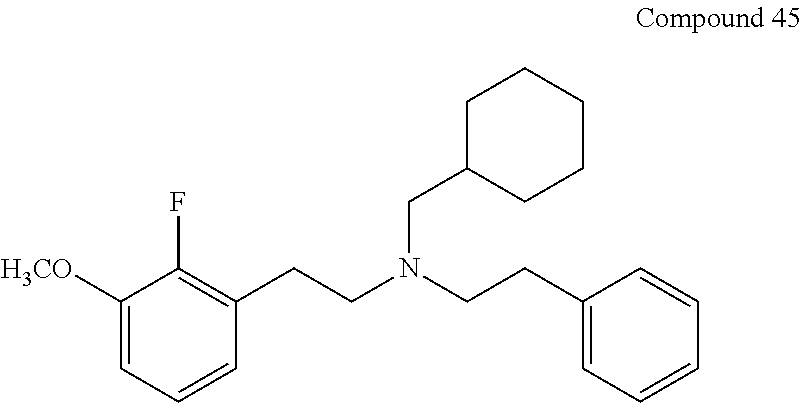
C1([H3CO])=CC=CC(CCN(CCC2=CC=CC=C2)CC2CCCCC2)=C1F
